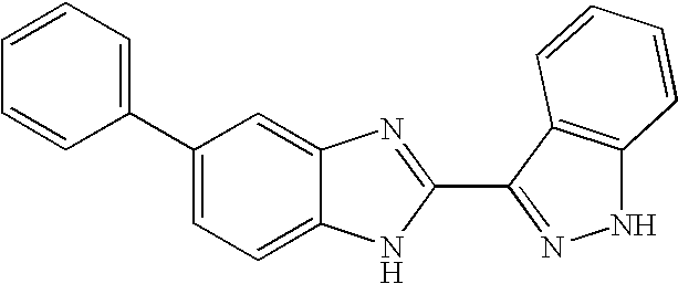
C1=C2C(=CC(C3=CC=CC=C3)=C1)N=C(C1=NNC3=C1C=CC=C3)N2
